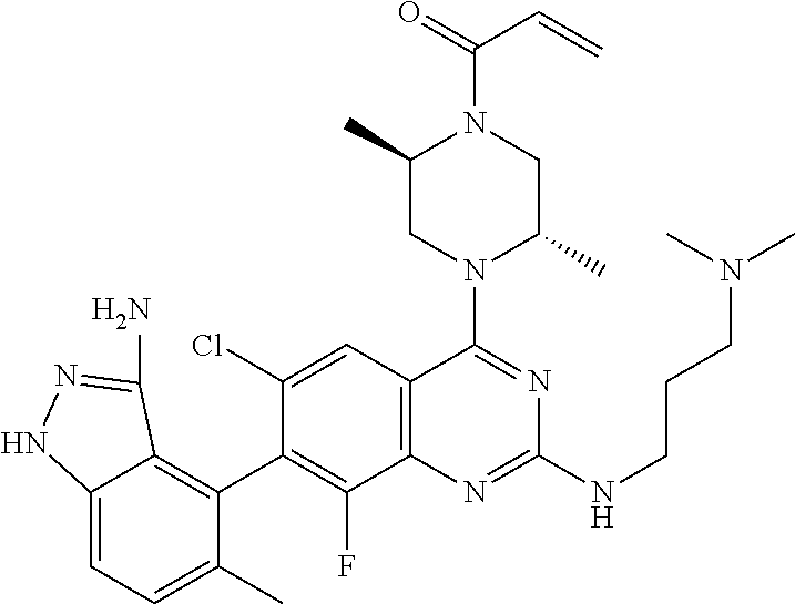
C12=C(C=C(Cl)C(C3=C4C(=CC=C3C)NN=C4N)=C1F)C(N1C(C)CN(C(=O)C=C)C(C)C1)=NC(NCCCN(C)C)=N2
